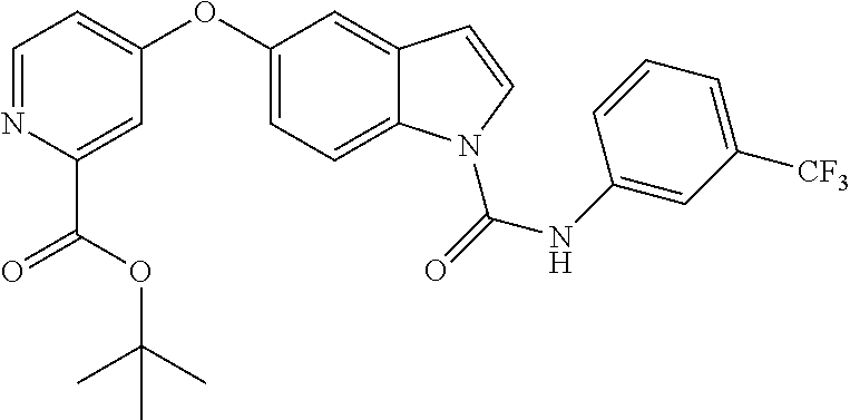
C1=NC(C(OC(C)(C)C)=O)=CC(OC2=CC=C3C(=C2)C=CN3C(=O)NC2=CC([CF3])=CC=C2)=C1
